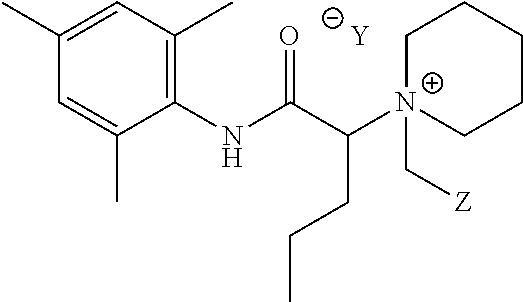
[Y].C1=C(C)C(NC(C([N+]2(C[Z])CCCCC2)CCC)=O)=C(C)C=C1C
